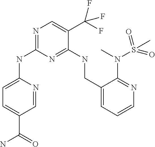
C1=C(NC2=NC=C(C(F)(F)F)C(NCC3=CC=CN=C3N(S(=O)(C)=O)C)=N2)N=CC(C(N)=O)=C1
